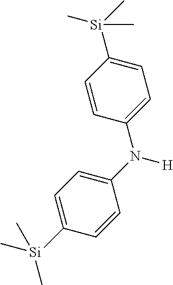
C1=C([Si](C)(C)C)C=CC(N(C2=CC=C([Si](C)(C)C)C=C2)[H])=C1
